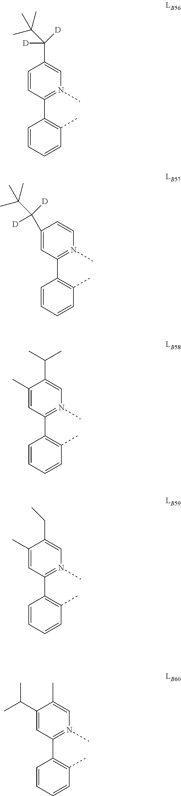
C1=CC(C2=C(C)C=CC=C2)=N(C)C=C1C(C(C)(C)C)([D])[D].C1(C([D])([D])C(C)(C)C)=CC(C2=C(C)C=CC=C2)=N(C)C=C1.C1(C)=CC(C2=C(C)C=CC=C2)=N(C)C=C1C(C)C.C1(C)=CC(C2=C(C)C=CC=C2)=N(C)C=C1CC.C1(C(C)C)=CC(C2=C(C)C=CC=C2)=N(C)C=C1C
